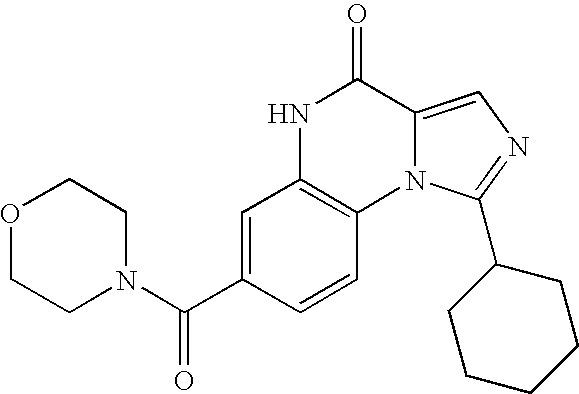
N12C(=CN=C1C1CCCCC1)C(=O)NC1=C2C=CC(C(N2CCOCC2)=O)=C1
